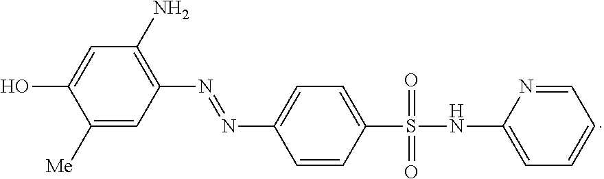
C1=NC(NS(=O)(=O)C2=CC=C(N=NC3=C(N)C=C(O)C([Me])=C3)C=C2)=CC=C1
